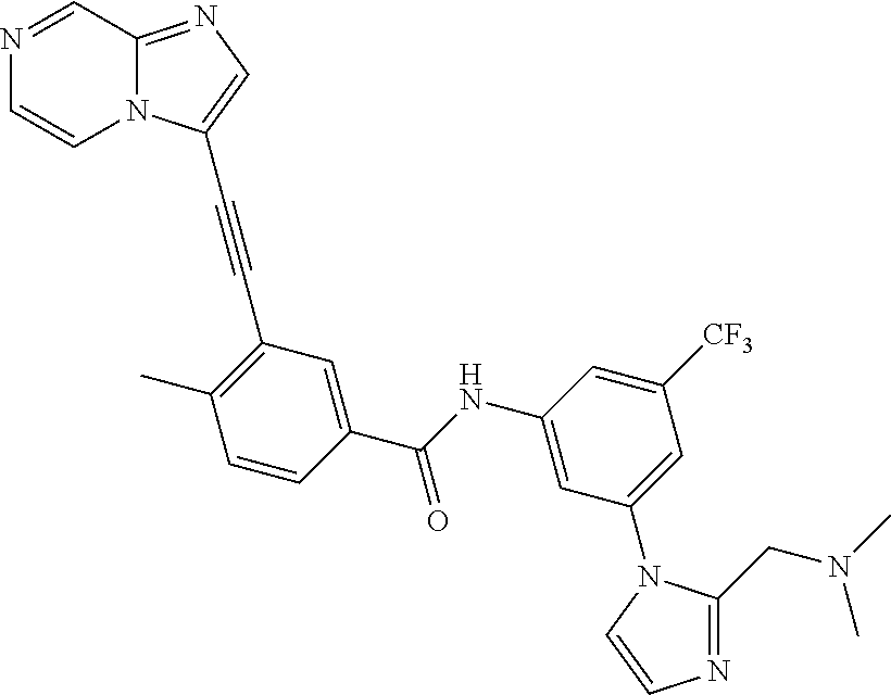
N1=CC2=NC=C(C#CC3=C(C)C=CC(C(NC4=CC(N5C(CN(C)C)=NC=C5)=CC([CF3])=C4)=O)=C3)N2C=C1
